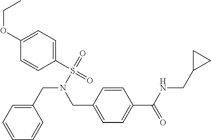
C1(CN(S(=O)(=O)C2=CC=C(OCC)C=C2)CC2=CC=C(C(NCC3CC3)=O)C=C2)=CC=CC=C1
